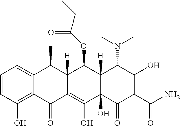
C1=CC(O)=C2C(=C1)C(C)C1([H])C(=C(O)C3(O)C([H])(C1OC(CC)=O)C(N(C)C)C(O)=C(C(N)=O)C3=O)C2=O
